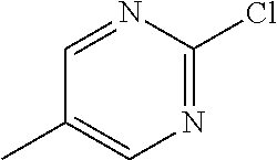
C1=NC(Cl)=NC=C1C
